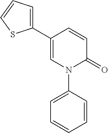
C1=C(C2=CC=CS2)C=CC(=O)N1C1=CC=CC=C1
